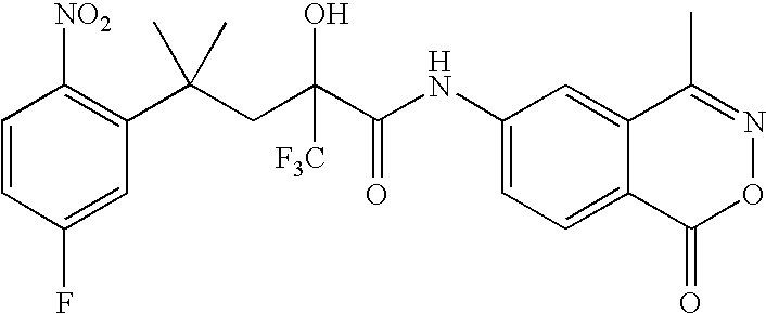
C1=CC(F)=CC(C(CC(C(NC2=CC=C3C(=C2)C(C)=NOC3=O)=O)([F3C])O)(C)C)=C1[NO2]
